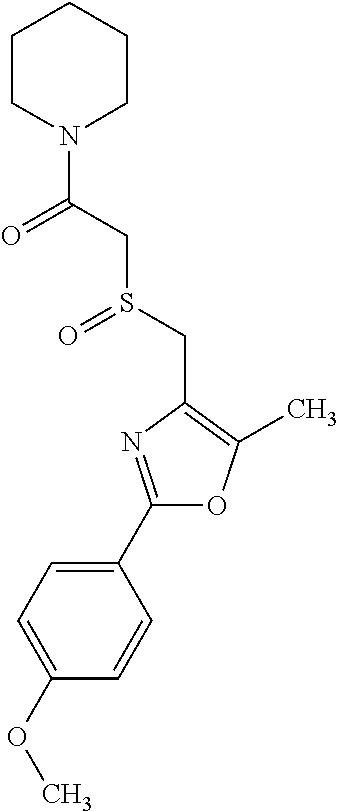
C1(C2=NC(CS(=O)CC(=O)N3CCCCC3)=C(C)O2)=CC=C(OC)C=C1
